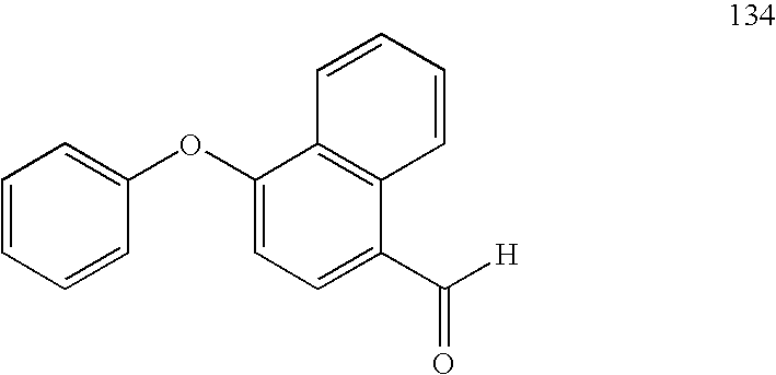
C1=CC=CC(OC2=CC=C(C(=O)[H])C3=C2C=CC=C3)=C1
